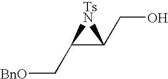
C(C1C(CO)[TsN]1)[BnO]
